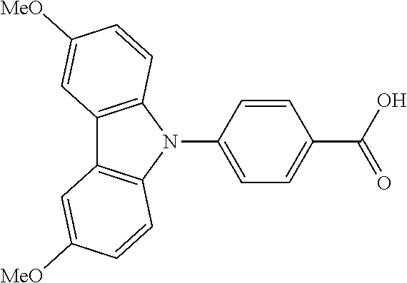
C12=C(N(C3=CC=C(C(O)=O)C=C3)C3=C1C=C([MeO])C=C3)C=CC([MeO])=C2
